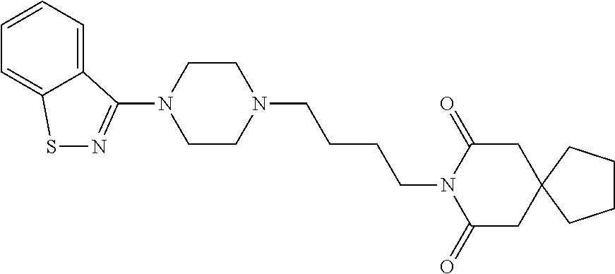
C1CN(C2=NSC3=CC=CC=C32)CCN1CCCCN1C(=O)CC2(CC1=O)CCCC2
